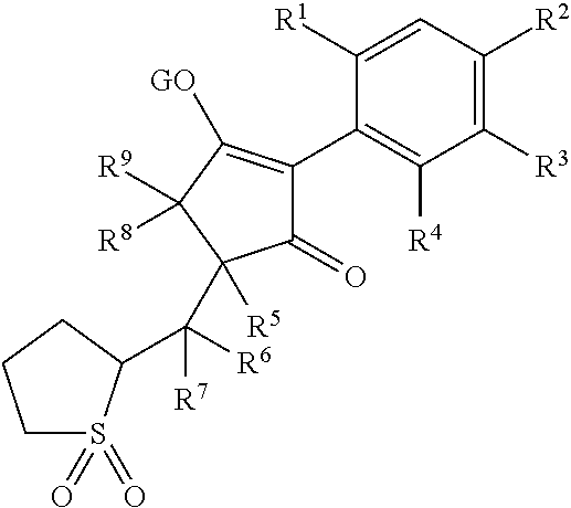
C1([R3])=C([R2])C=C([R1])C(C2=C([GO])C([R9])([R8])C([R5])(C(C3S(=O)(=O)CCC3)([R7])[R6])C2=O)=C1[R4]
